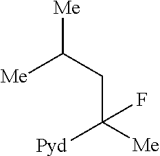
C([Me])(CC([Me])([Pyd])F)[Me]
